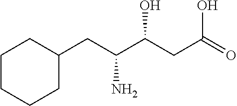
C1CCCC(CC(C(CC(=O)O)O)N)C1
